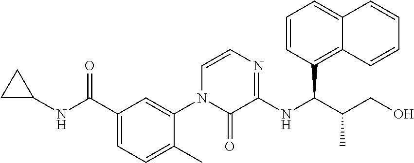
C1C(NC(C2=CC=C(C)C(N3C(=O)C(NC(C(C)CO)C4=C5C(=CC=C4)C=CC=C5)=NC=C3)=C2)=O)C1
